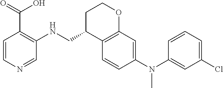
C1=CC(N(C2=CC(Cl)=CC=C2)C)=CC2=C1C(CNC1=C(C(O)=O)C=CN=C1)CCO2
